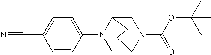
C1=CC(C#N)=CC=C1N1C2CN(C(=O)OC(C)(C)C)C(C1)CC2
